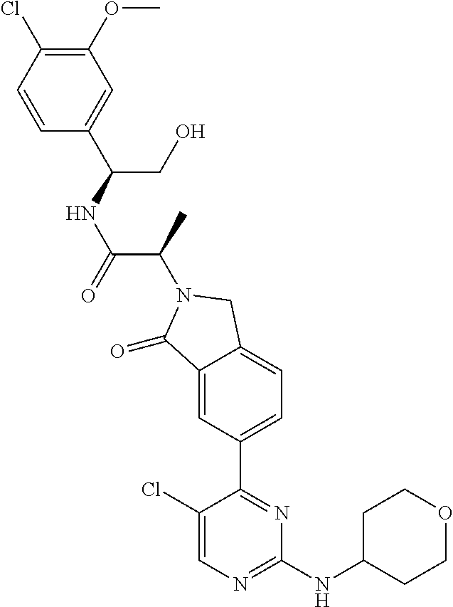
C1(=O)C2=CC(C3=NC(NC4CCOCC4)=NC=C3Cl)=CC=C2CN1C(C(NC(C1=CC(OC)=C(Cl)C=C1)CO)=O)C
